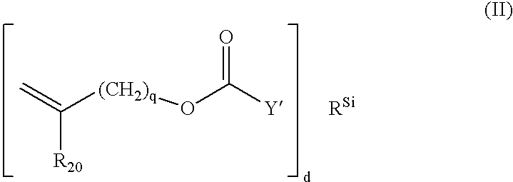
C=C([(CH2)q]OC(=O)[Y])[R20].[RSi]
